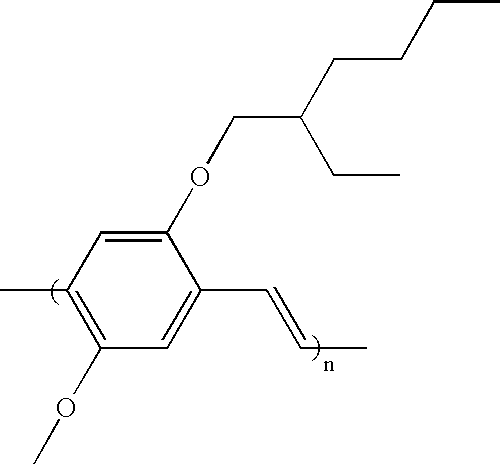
C1(OC)=C(C)C=C(OCC(CCCC)CC)C(C=CC)=C1
